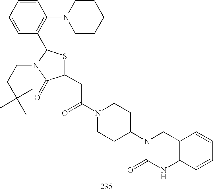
C1(CC(N2CCC(N3C(=O)NC4=C(C3)C=CC=C4)CC2)=O)SC(C2=C(N3CCCCC3)C=CC=C2)N(CCC(C)(C)C)C1=O
